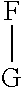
F[G]
